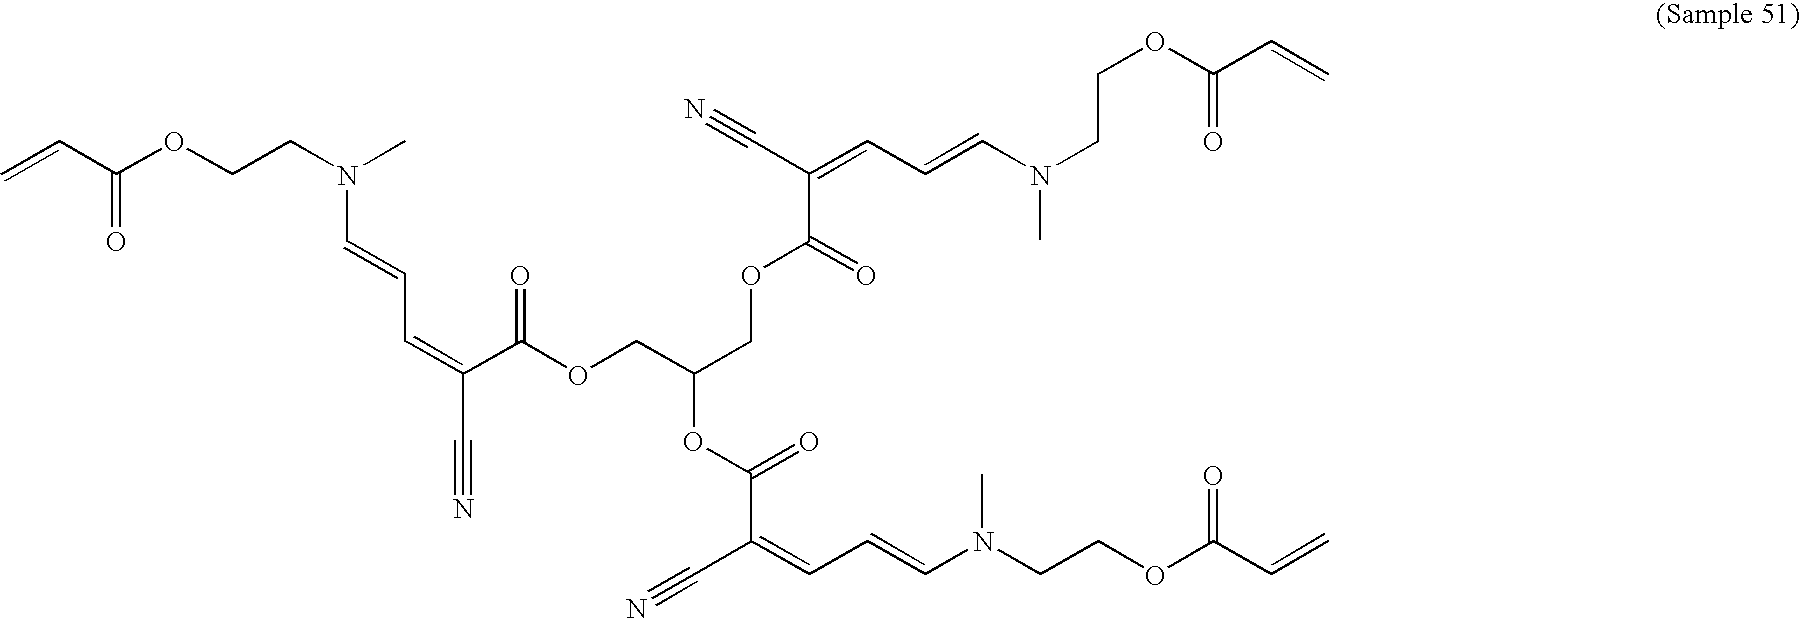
O(CCN(C)C=CC=C(C#N)C(OCC(COC(C(C#N)=CC=CN(CCOC(C=C)=O)C)=O)OC(C(=CC=CN(CCOC(C=C)=O)C)C#N)=O)=O)C(C=C)=O
